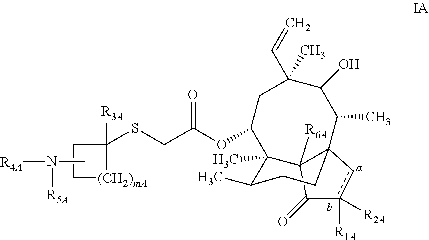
C1(SCC(OC2CC(C)(C=C)C(O)C(C)C34C([R6A])(C2(C)C(C)CC3)C(=O)c([R1A])([R2A])c4)=O)([R3A])[(CH2)mA]CC1.CN([R4A])[R5A]
